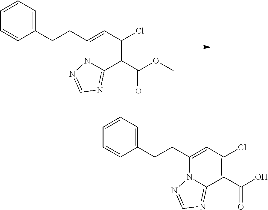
C1(C(OC)=O)=C(Cl)C=C(CCC2=CC=CC=C2)N2C1=NC=N2.C1(C(O)=O)=C(Cl)C=C(CCC2=CC=CC=C2)N2C1=NC=N2
